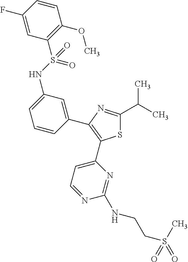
CC(C)C1=NC(C2=CC(NS(C3=C(OC)C=CC(F)=C3)(=O)=O)=CC=C2)=C(C2=CC=NC(NCCS(=O)(=O)C)=N2)S1
